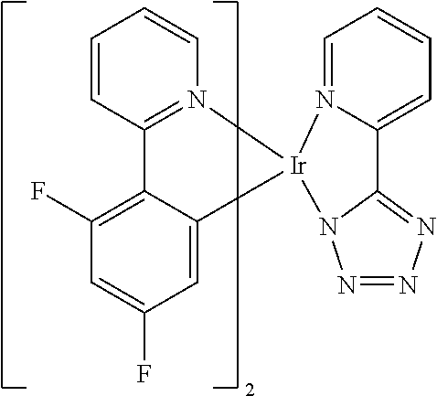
C1(F)=C2C(=CC(F)=C1)[Ir]1(N3=C2C=CC=C3)N2=CC=CC=C2C2=NN=NN21
